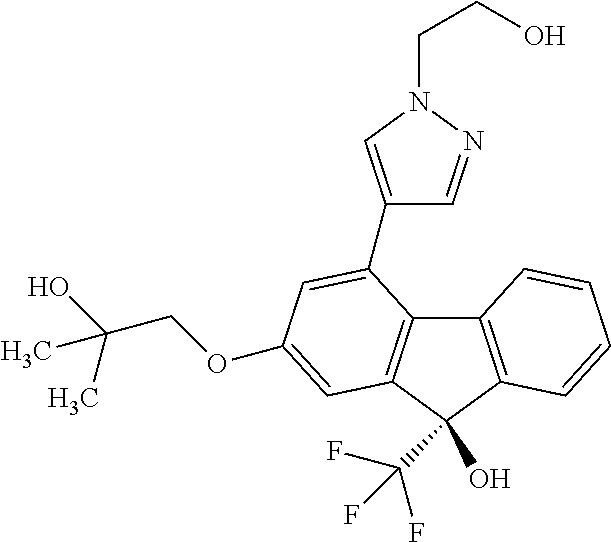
C12=C(C(O)(C(F)(F)F)C3=C1C(C1=CN(CCO)N=C1)=CC(OCC(O)(C)C)=C3)C=CC=C2
